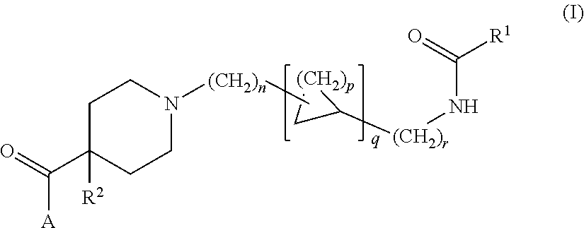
C1C([(CH2)r]NC([R1])=O)[(CH2)p]1.C[(CH2)n]N1CCC(C(=O)[A])([R2])CC1
